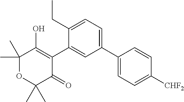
C1(C2=CC=C(CC)C(C3=C(O)C(C)(C)OC(C)(C)C3=O)=C2)=CC=C([CHF2])C=C1
